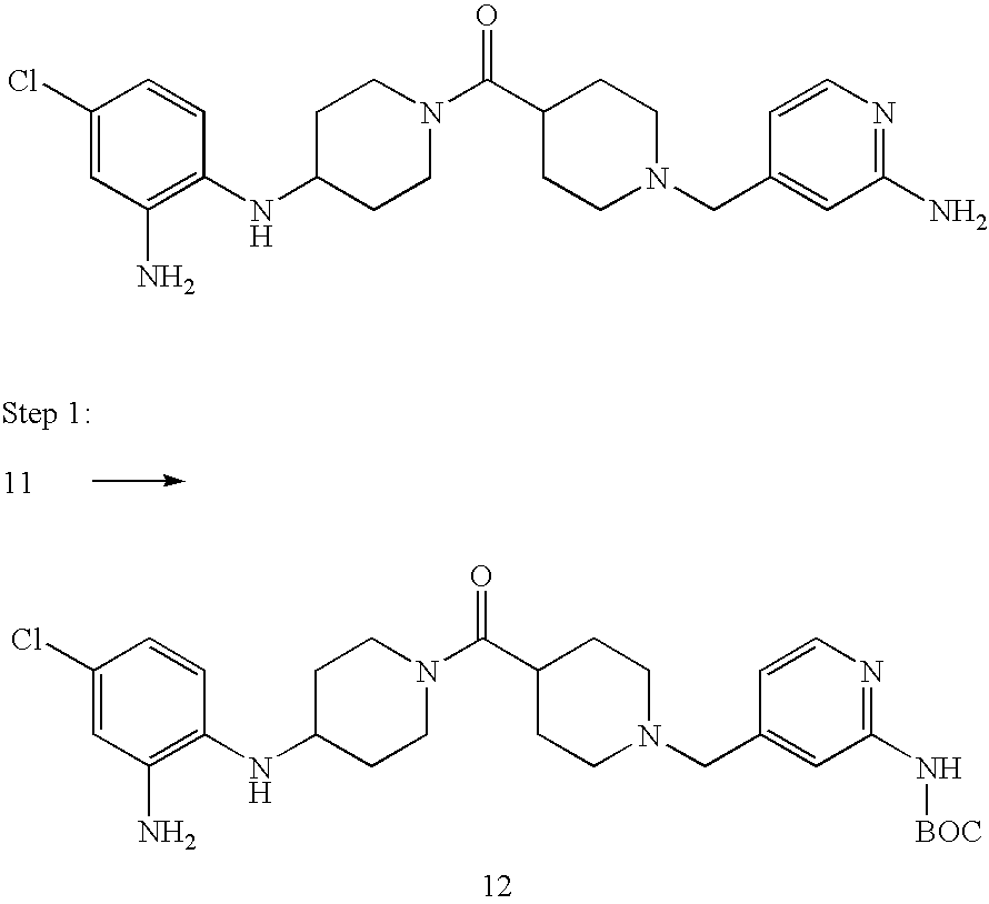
C1=C(Cl)C=CC(NC2CCN(C(C3CCN(CC4=CC(N[BOC])=NC=C4)CC3)=O)CC2)=C1N.C1=C(Cl)C=CC(NC2CCN(C(C3CCN(CC4=CC(N)=NC=C4)CC3)=O)CC2)=C1N
